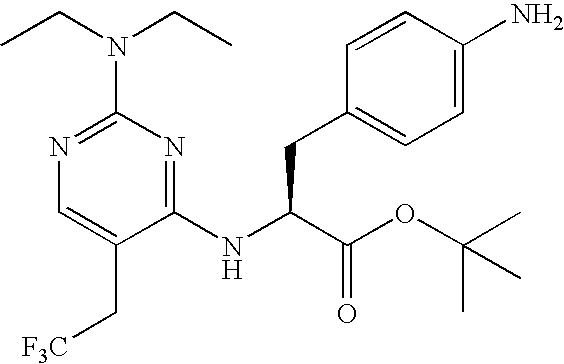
N1=C(N(CC)CC)N=C(NC(C(OC(C)(C)C)=O)CC2=CC=C(N)C=C2)C(C[F3C])=C1
